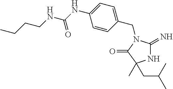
N1C(=N)N(CC2=CC=C(NC(NCCCC)=O)C=C2)C(=O)C1(C)CC(C)C
